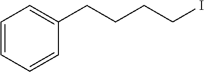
C1=CC=CC(CCCCI)=C1
